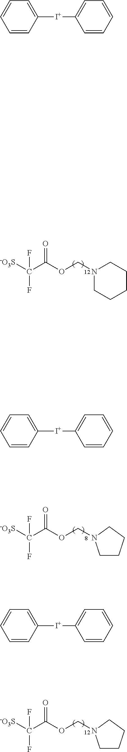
[-O3S]C(C(OCN1CCCCC1)=O)(F)F.[-O3S]C(C(OCN1CCCC1)=O)(F)F.[-O3S]C(C(OCN1CCCC1)=O)(F)F.C1=CC([I+]C2=CC=CC=C2)=CC=C1.C1=CC([I+]C2=CC=CC=C2)=CC=C1.C1=CC([I+]C2=CC=CC=C2)=CC=C1
